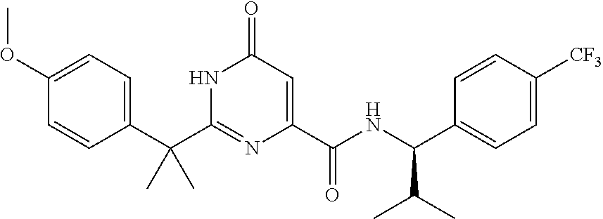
C(C1=CC=C(OC)C=C1)(C1=NC(C(NC(C2=CC=C([CF3])C=C2)C(C)C)=O)=CC(=O)N1)(C)C
